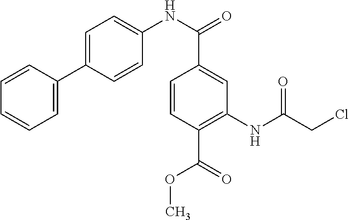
C1=CC(C2=CC=C(NC(=O)C3=CC(NC(CCl)=O)=C(C(OC)=O)C=C3)C=C2)=CC=C1
